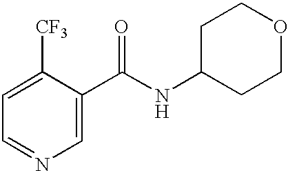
C1=C(C(NC2CCOCC2)=O)C([CF3])=CC=N1
